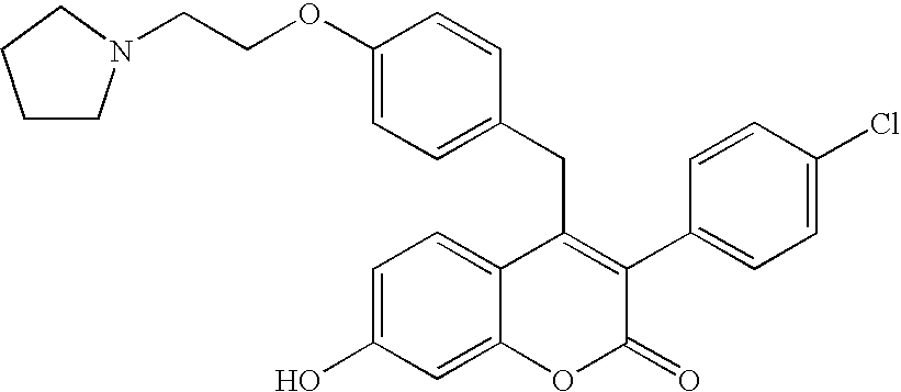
C1(OCCN2CCCC2)=CC=C(CC2=C(C3=CC=C(Cl)C=C3)C(=O)OC3=CC(O)=CC=C23)C=C1
